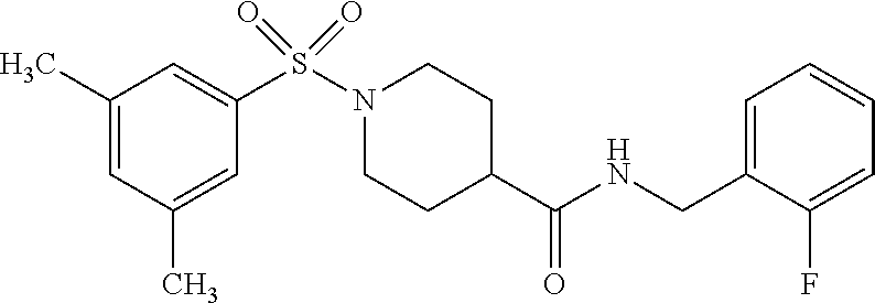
C1(C)=CC(C)=CC(S(N2CCC(C(NCC3=CC=CC=C3F)=O)CC2)(=O)=O)=C1
